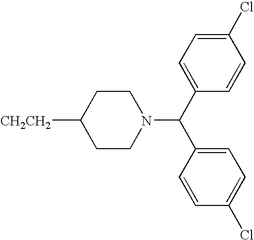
[CH2CH2]C1CCN(C(C2=CC=C(Cl)C=C2)C2=CC=C(Cl)C=C2)CC1
